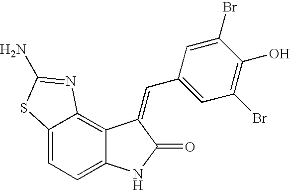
C12=CC=C3C(=C1N=C(N)S2)C(=CC1=CC(Br)=C(O)C(Br)=C1)C(=O)N3
